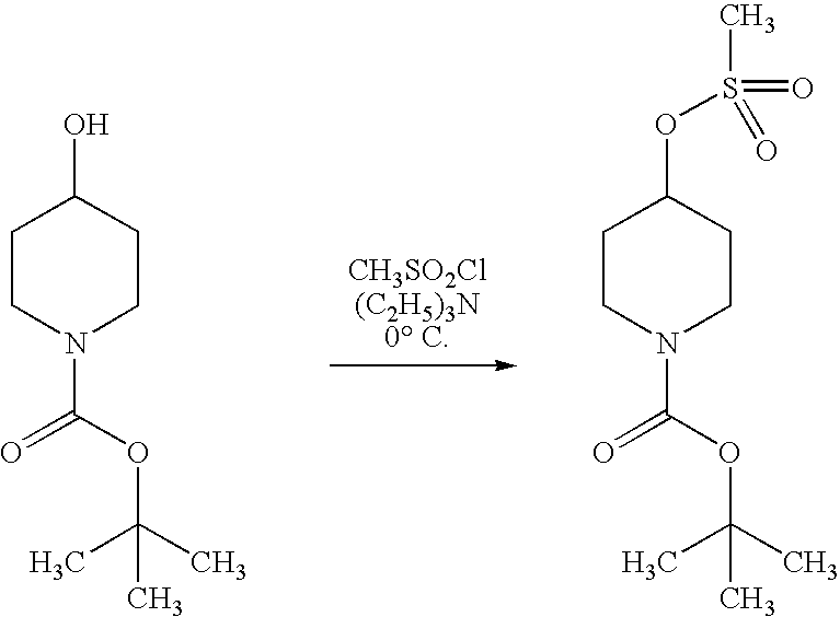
C1CN(C(OC(C)(C)C)=O)CCC1O.C1CN(C(OC(C)(C)C)=O)CCC1OS(C)(=O)=O
